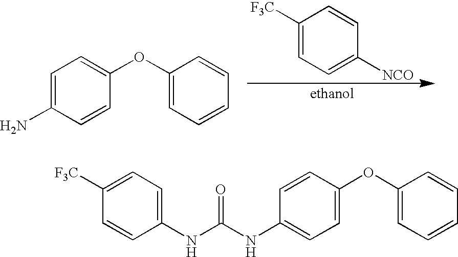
C1([F3C])=CC=C([NCO])C=C1.C1=CC=C(OC2=CC=C(N)C=C2)C=C1.C1=CC(OC2=CC=CC=C2)=CC=C1NC(NC1=CC=C([F3C])C=C1)=O
